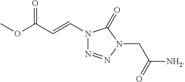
N1(C=CC(OC)=O)N=NN(CC([NH2])=O)C1=O
